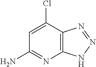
C1=C(Cl)C2=C(N=C1N)NN=N2
